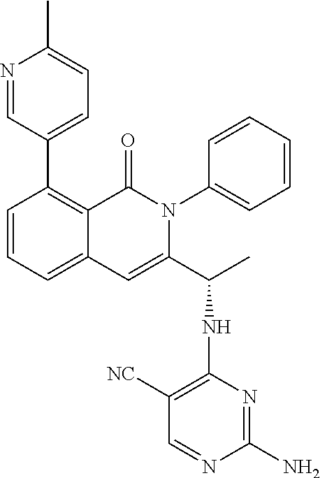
C1(C2=CC=C(C)N=C2)=C2C(=CC=C1)C=C(C(C)NC1=C([NC])C=NC(N)=N1)N(C1=CC=CC=C1)C2=O
